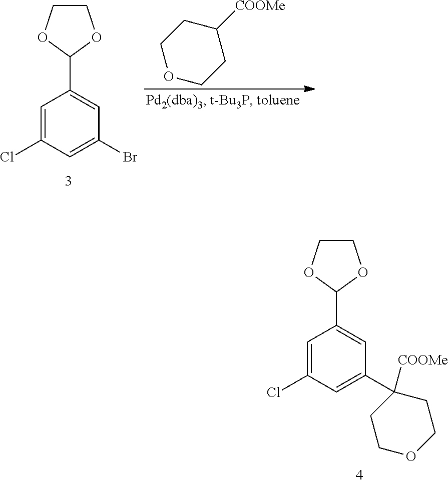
C1=C(Cl)C=C(Br)C=C1C1OCCO1.C1COCCC1[COOMe].C1=C(Cl)C=C(C2([COOMe])CCOCC2)C=C1C1OCCO1
